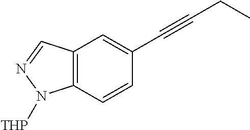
C12=C(N([THP])N=C1)C=CC(C#CCC)=C2
